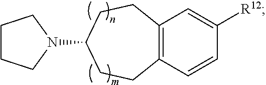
C12=C(C=CC([R12])=C1)CCC(N1CCCC1)CC2
